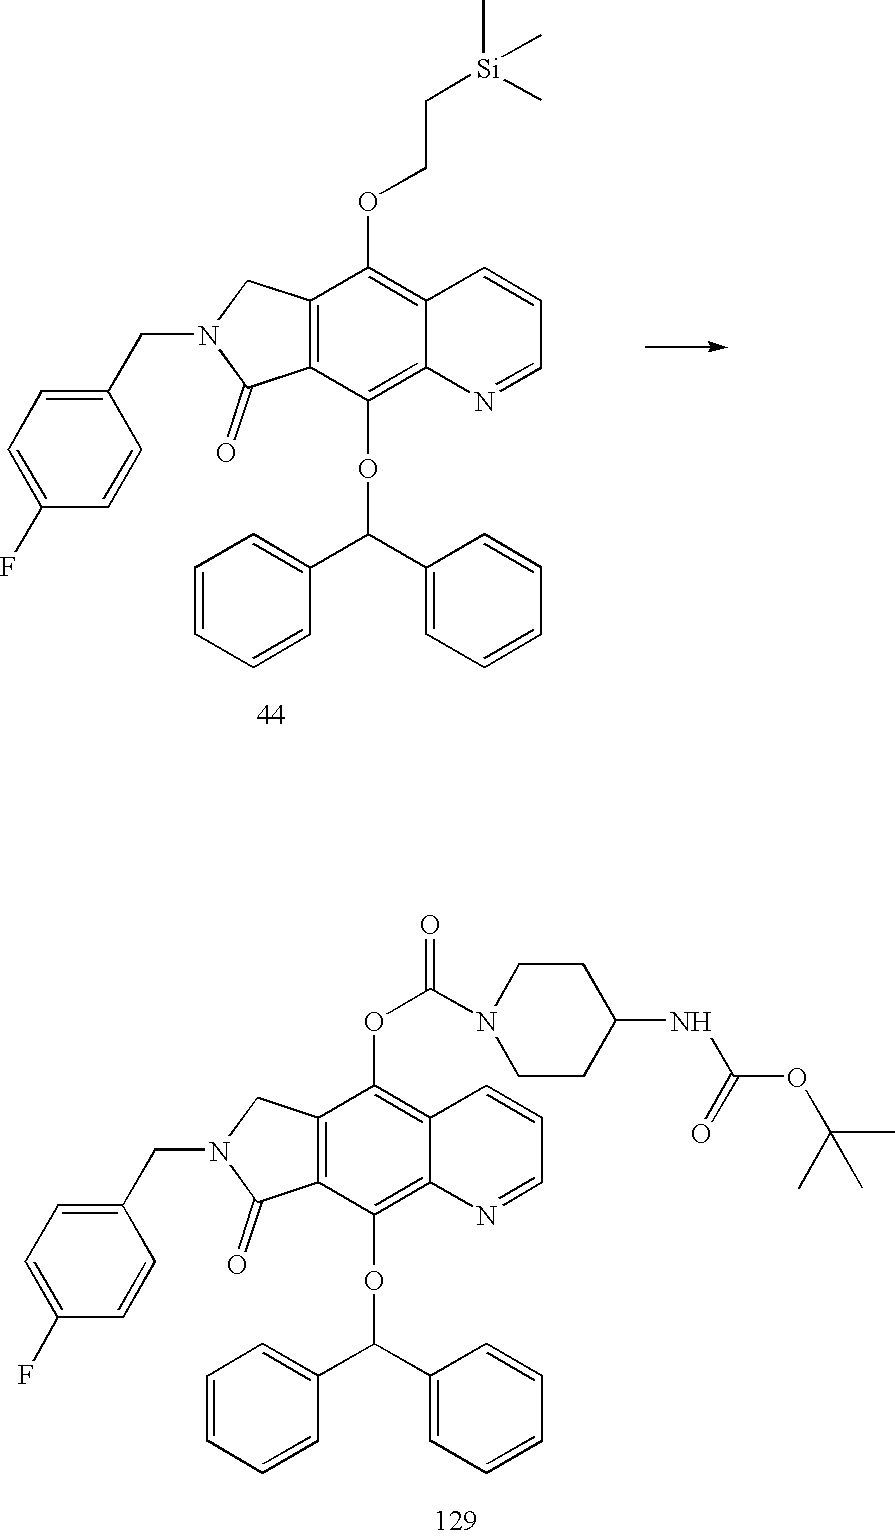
C12=C(C(OC(C3=CC=CC=C3)C3=CC=CC=C3)=C3C(=C1OCC[Si](C)(C)C)C=CC=N3)C(=O)N(CC1=CC=C(F)C=C1)C2.C12=C(C(OC(C3=CC=CC=C3)C3=CC=CC=C3)=C3C(=C1OC(N1CCC(NC(OC(C)(C)C)=O)CC1)=O)C=CC=N3)C(=O)N(CC1=CC=C(F)C=C1)C2
